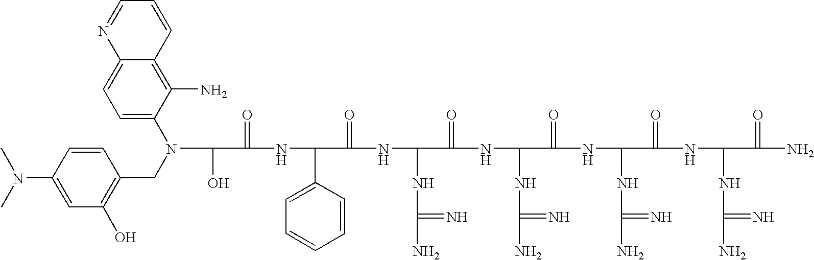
OC(C(=O)NC(C1=CC=CC=C1)C(=O)NC(NC(N)=N)C(=O)NC(NC(N)=N)C(=O)NC(NC(N)=N)C(=O)NC(NC(N)=N)C(=O)N)N(CC1=C(O)C=C(N(C)C)C=C1)C1=CC=C2C(=C1N)C=CC=N2
